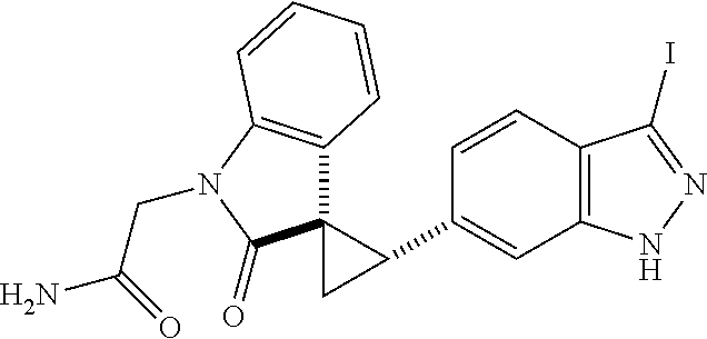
C12=C(C=CC(C3C4(C3)C3=C(N(CC(N)=O)C4=O)C=CC=C3)=C1)C(I)=NN2
